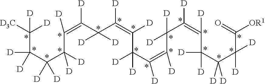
C(C(C(C(C(=C([D])C(C(=C([D])C(C(=C(C(C(=C(C(C(C(C(=O)[OR1])([D])[D])([D])[D])([D])[D])[D])[D])([D])[D])[D])[D])([D])[D])[D])([D])[D])[D])([D])[D])([D])[D])([D])[D])([D3C])([D])[D]
